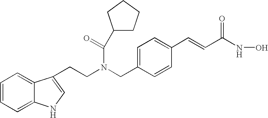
C1=CC=C2C(=C1)C(CCN(CC1=CC=C(C=CC(=O)NO)C=C1)C(C1CCCC1)=O)=CN2
